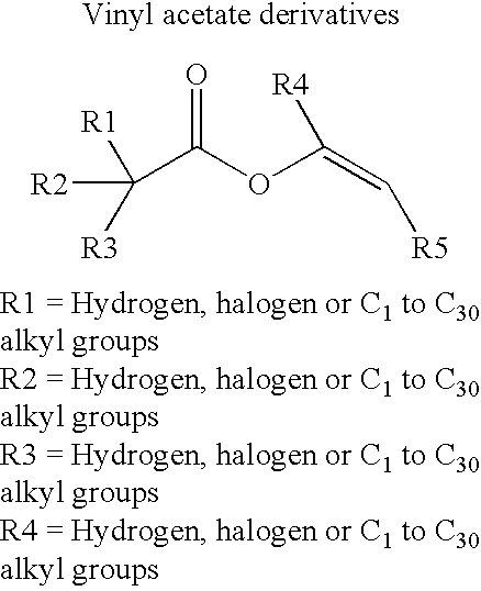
C(OC(=C[R5])[R4])(C([R1])([R3])[R2])=O
